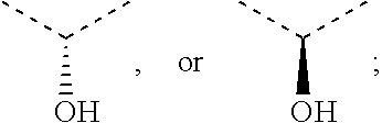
C(C)(C)O.C(C)(C)O
